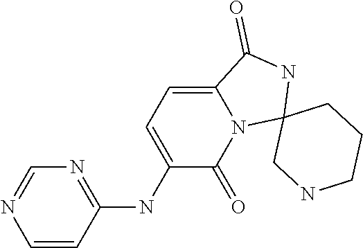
C1=CC(NC2=CC=C3N(C2=O)C2(NC3=O)CNCCC2)=NC=N1
